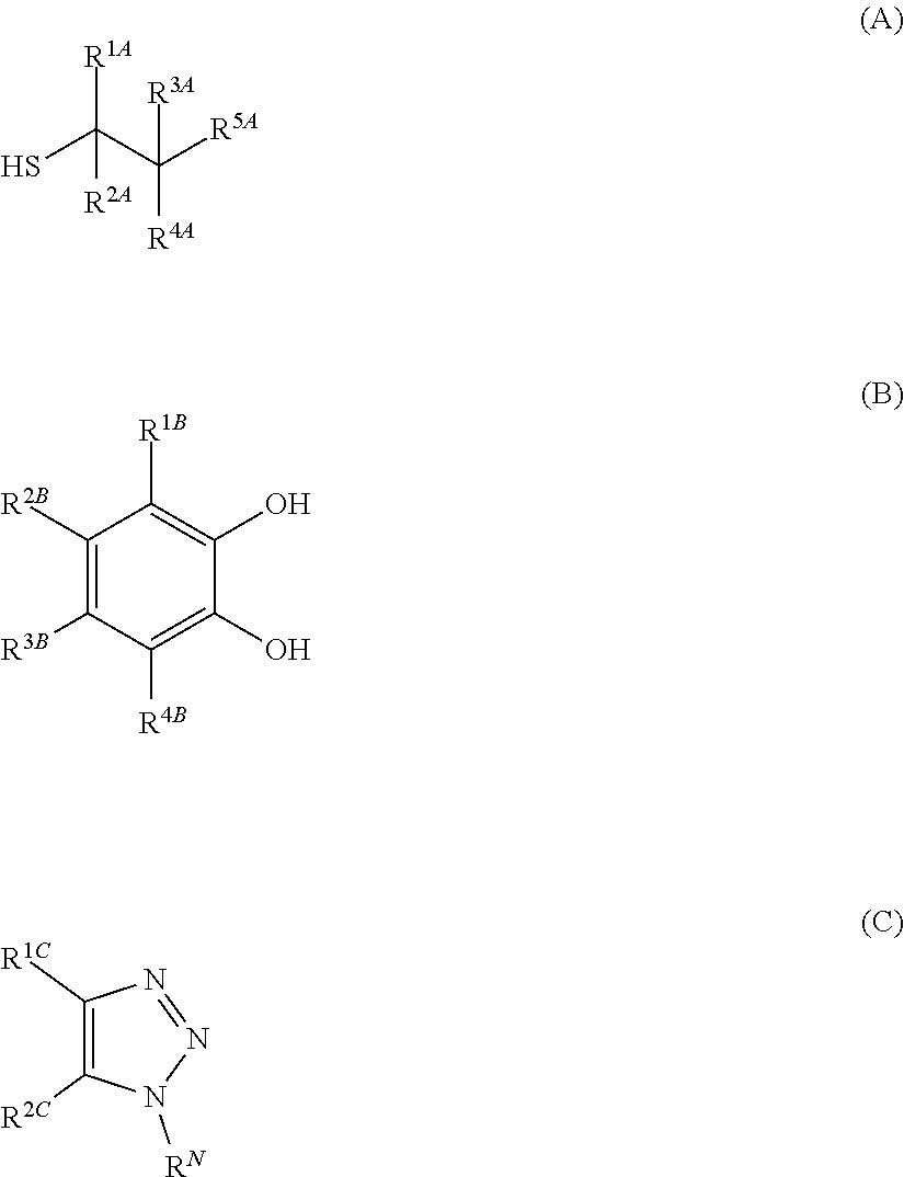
[R1A]C([R2A])(S)C([R5A])([R4A])[R3A].C1([R2B])=C([R3B])C([R4B])=C(O)C(O)=C1[R1B].C1([R1C])=C([R2C])N([RN])N=N1
